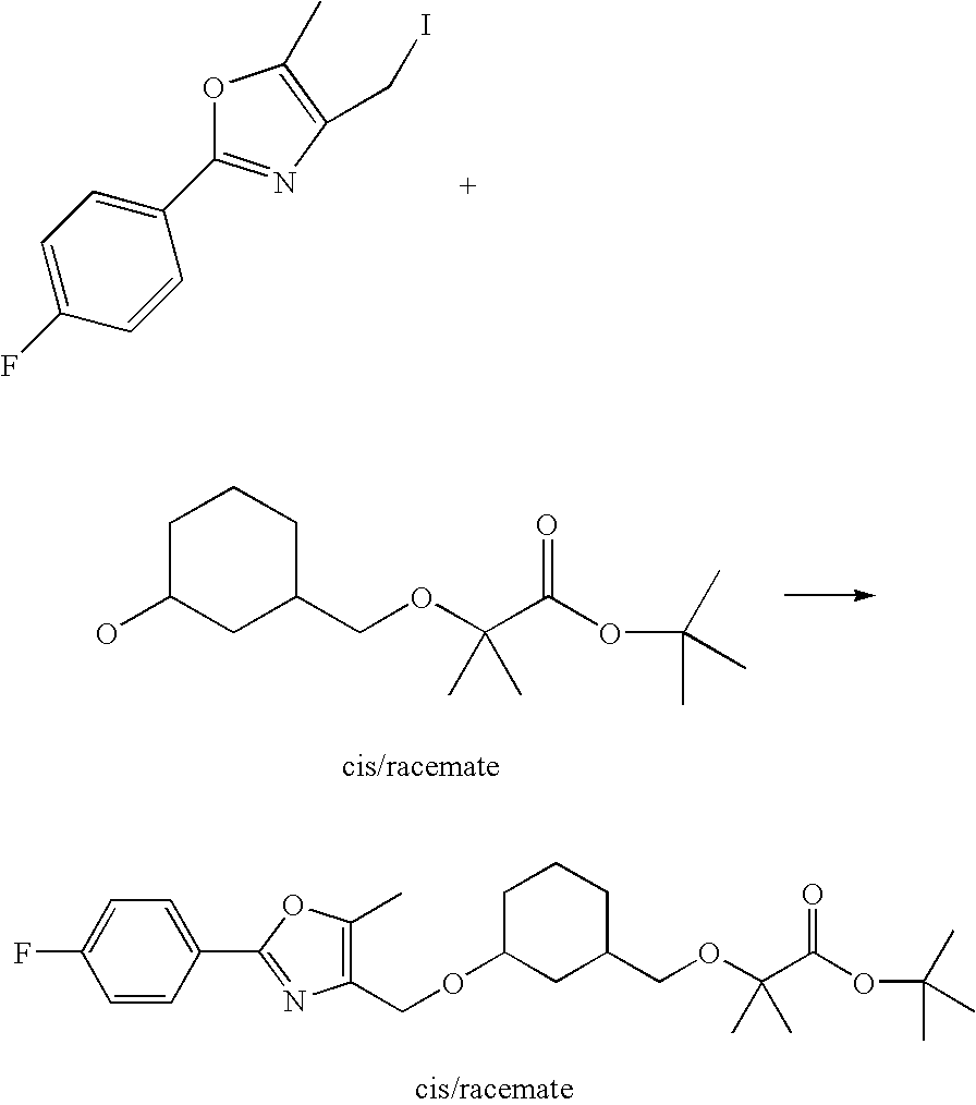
C1=C(F)C=CC(C2=NC(CI)=C(C)O2)=C1.OC1CC(COC(C(OC(C)(C)C)=O)(C)C)CCC1.O(C1CC(COC(C(OC(C)(C)C)=O)(C)C)CCC1)CC1=C(C)OC(C2=CC=C(F)C=C2)=N1
